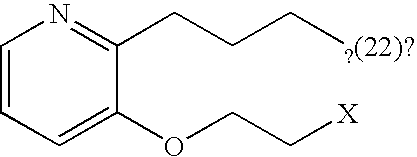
C1=CC=C(OCC[X])C(CCC[?(22)?])=N1
